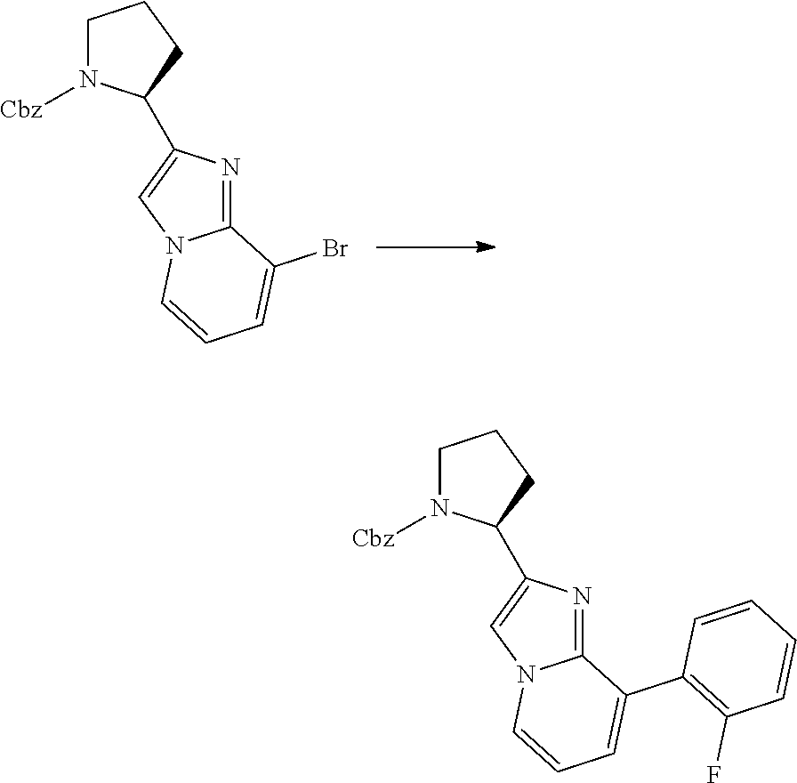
C1N([Cbz])C(C2=CN3C(=N2)C(Br)=CC=C3)CC1.C1N([Cbz])C(C2=CN3C(=N2)C(C2=C(F)C=CC=C2)=CC=C3)CC1
